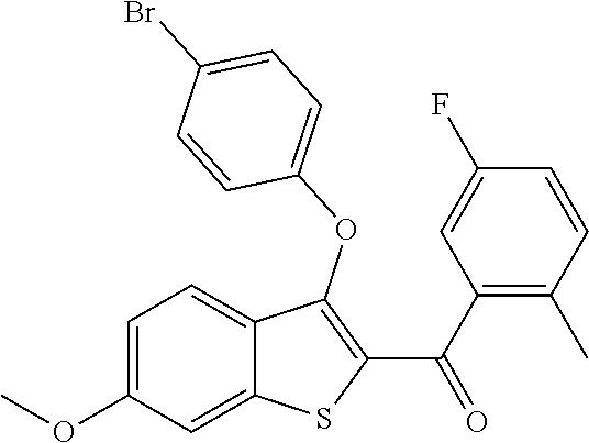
C1=C(OC)C=C2C(=C1)C(OC1=CC=C(Br)C=C1)=C(C(C1=C(C)C=CC(F)=C1)=O)S2
